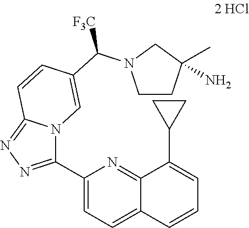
C1(C2=NN=C3N2C=C(C([F3C])N2CCC(N)(C)C2)C=C3)=CC=C2C(=N1)C(C1CC1)=CC=C2
